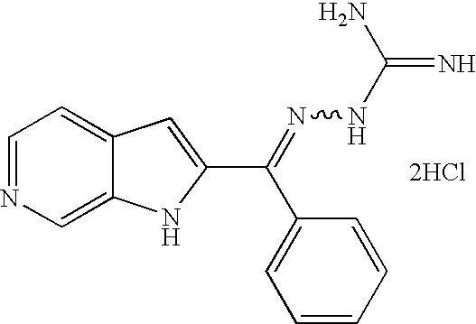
C1=C2C(=CC=N1)C=C(C(=NNC(=N)N)C1=CC=CC=C1)N2.[2HCl]
